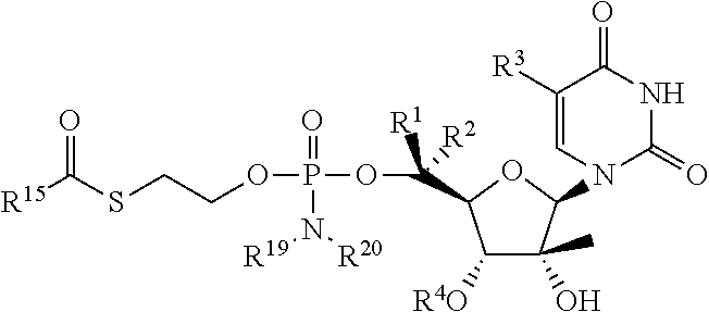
C1([R4O])C(O)(C)C(N2C(=O)NC(=O)C([R3])=C2)OC1C(OP(OCCSC([R15])=O)(=O)N([R19])[R20])([R1])[R2]
